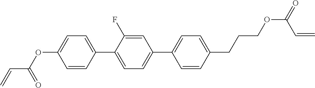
C(=C)C(OC1=CC=C(C2=CC=C(C3=CC=C(CCCOC(C=C)=O)C=C3)C=C2F)C=C1)=O
